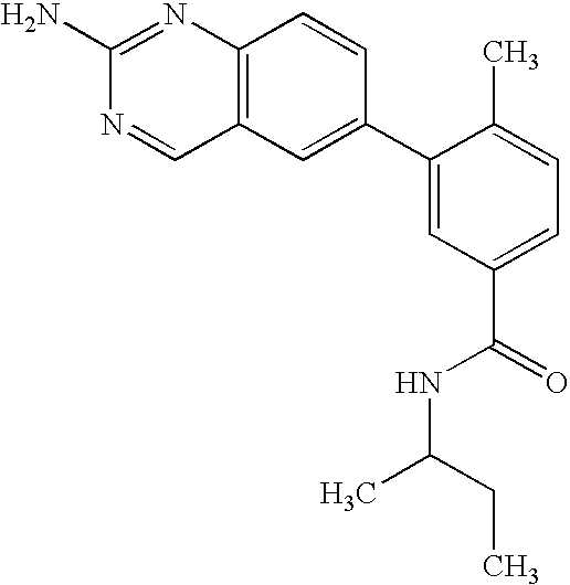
C12=C(C=C(C3=CC(C(=O)NC(C)CC)=CC=C3C)C=C1)C=NC(N)=N2
